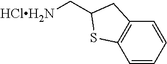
C1=CC=CC2=C1SC(C[HClH2N])C2
